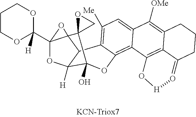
C1(C23OC4([H])C5C2(O3)C2(C4(O)OC3=C4C(=CC([Me])=C53)C([OMe])=C3C5=C4O[H]O=C5CCC3)CO2)([H])OCCCO1
